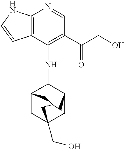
C12=C(C(NC3C4CC5(CO)CC3CC(C4)C5)=C(C(CO)=O)C=N1)C=CN2
